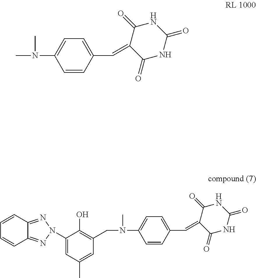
CN(C1=CC=C(C=C2C(=O)NC(=O)NC2=O)C=C1)C.C12=NN(C3=CC(C)=CC(CN(C4=CC=C(C=C5C(=O)NC(=O)NC5=O)C=C4)C)=C3O)N=C1C=CC=C2
